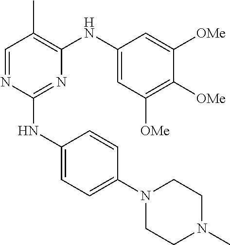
N1=C(NC2=CC=C(N3CCN(C)CC3)C=C2)N=CC(C)=C1NC1=CC([OMe])=C([OMe])C([OMe])=C1
